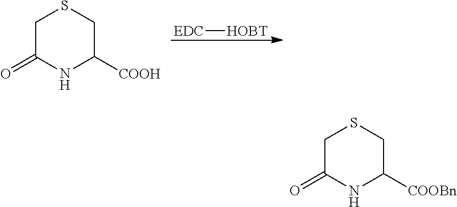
C1C(=O)NC([COOH])CS1.[EDC][HOBT].C1C(=O)NC([COOBn])CS1
